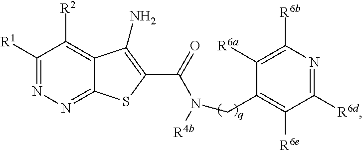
C1([R1])=NN=C2C(=C1[R2])C(N)=C(C(=O)N([R4b])CC1=C([R6e])C([R6d])=NC([R6b])=C1[R6a])S2
